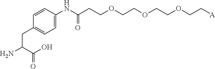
C1=C(NC(CCOCCOCCOCC[A])=O)C=CC(CC(N)C(O)=O)=C1
